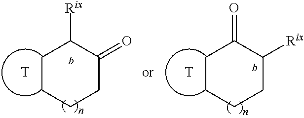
C1CCCC(=O)C1[Rix].[T].C1CCCC([Rix])C1=O.[T]
